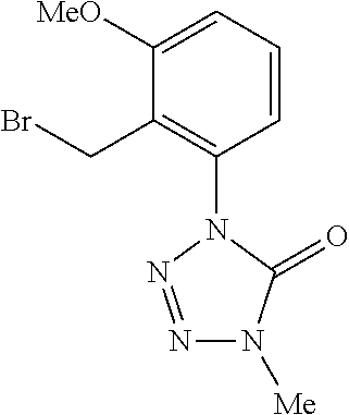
C1([MeO])=CC=CC(N2C(=O)N([Me])N=N2)=C1CBr
